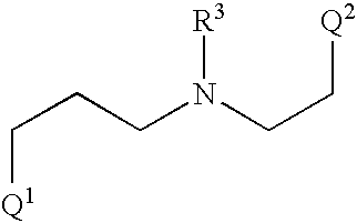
C(N(CC[Q2])[R3])CC[Q1]
